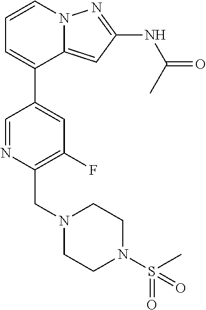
C12=CC(NC(=O)C)=NN1C=CC=C2C1=CC(F)=C(CN2CCN(S(C)(=O)=O)CC2)N=C1
